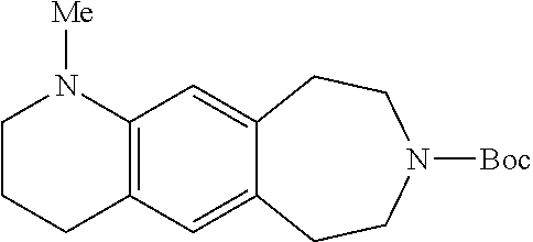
C12=C(C=C3C(=C1)CCN([Boc])CC3)N([Me])CCC2
